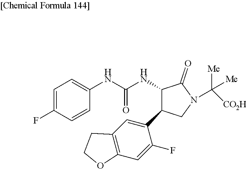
C1=C(F)C=CC(NC(NC2C(=O)N(C([CO2H])([Me])[Me])CC2C2=CC3=C(C=C2F)OCC3)=O)=C1
